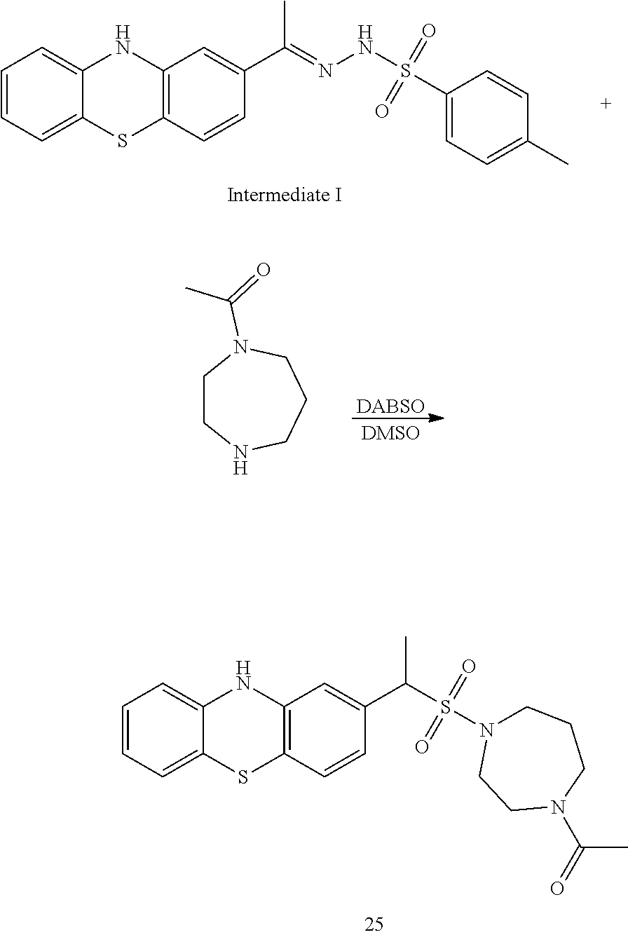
C1=CC=C2C(=C1)NC1=C(S2)C=CC(C(=NNS(=O)(=O)C2=CC=C(C)C=C2)C)=C1.C1=CC=C2C(=C1)NC1=C(S2)C=CC(C(C)S(=O)(=O)N2CCCN(C(C)=O)CC2)=C1.[DABSO].C1CNCCCN1C(=O)C
